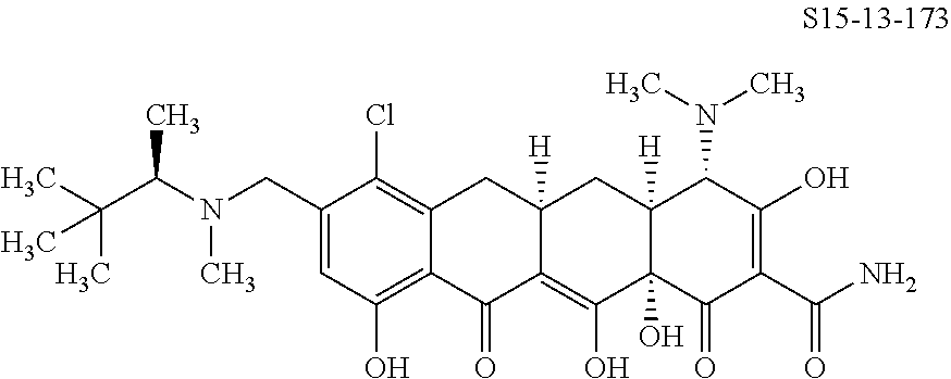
C12=C(Cl)C(CN(C(C(C)(C)C)C)C)=CC(O)=C1C(=O)C1=C(O)C3(O)C([H])(CC1([H])C2)C(N(C)C)C(O)=C(C(N)=O)C3=O
